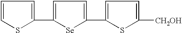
C1=CSC(C2=CC=C(C3=CC=C([CH2OH])S3)[Se]2)=C1
